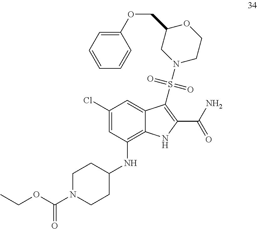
C1(Cl)=CC(NC2CCN(C(OCC)=O)CC2)=C2C(=C1)C(S(N1CC(COC3=CC=CC=C3)OCC1)(=O)=O)=C(C(=O)N)N2
